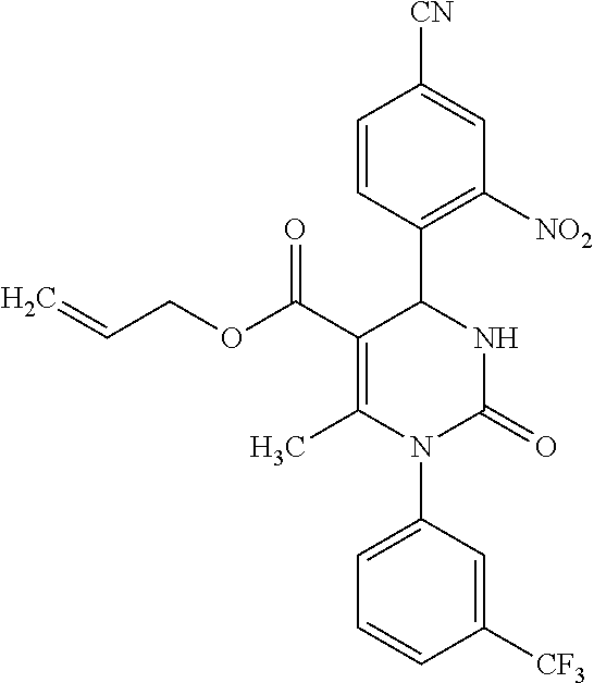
C1([CF3])=CC(N2C(=O)NC(C3=C([NO2])C=C([CN])C=C3)C(C(OCC=C)=O)=C2C)=CC=C1
